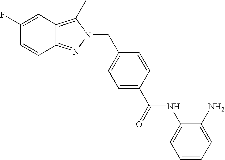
C12=NN(CC3=CC=C(C(NC4=CC=CC=C4N)=O)C=C3)C(C)=C1C=C(F)C=C2
